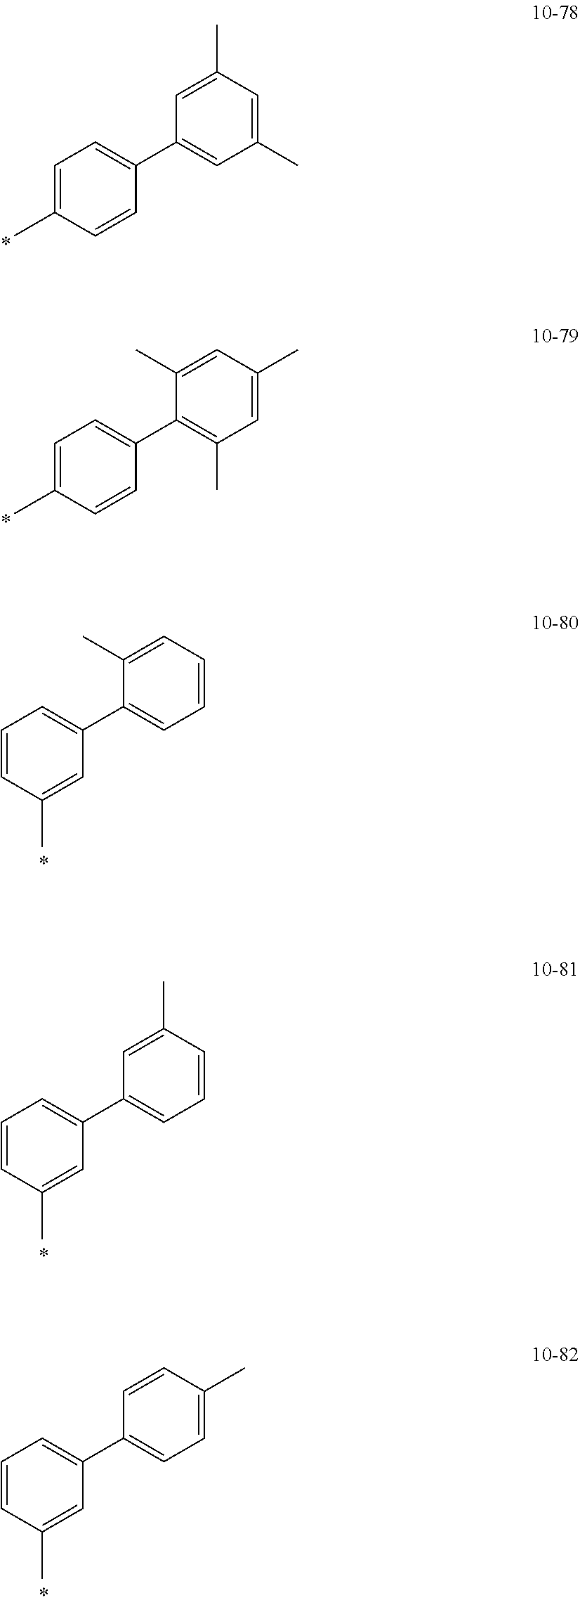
C1=C(C)C=CC(C2=CC(C)=CC(C)=C2)=C1.C1=C(C)C=CC(C2=C(C)C=C(C)C=C2C)=C1.C1=CC(C)=CC(C2=CC=CC=C2C)=C1.C1=CC(C)=CC(C2=CC=CC(C)=C2)=C1.C1=CC(C)=CC(C2=CC=C(C)C=C2)=C1
